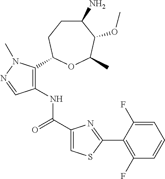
C1(N)CCC(C2=C(NC(C3=CSC(C4=C(F)C=CC=C4F)=N3)=O)C=NN2C)OC(C)C1OC
